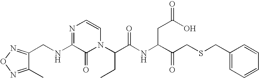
N1(C(C(NC(C(CSCC2=CC=CC=C2)=O)CC(O)=O)=O)CC)C=CN=C(NCC2=NON=C2C)C1=O
